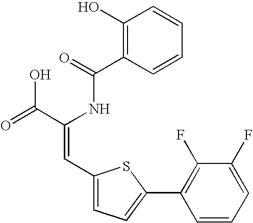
C1(O)=C(C(=O)NC(C(=O)O)=CC2=CC=C(C3=C(F)C(F)=CC=C3)S2)C=CC=C1
